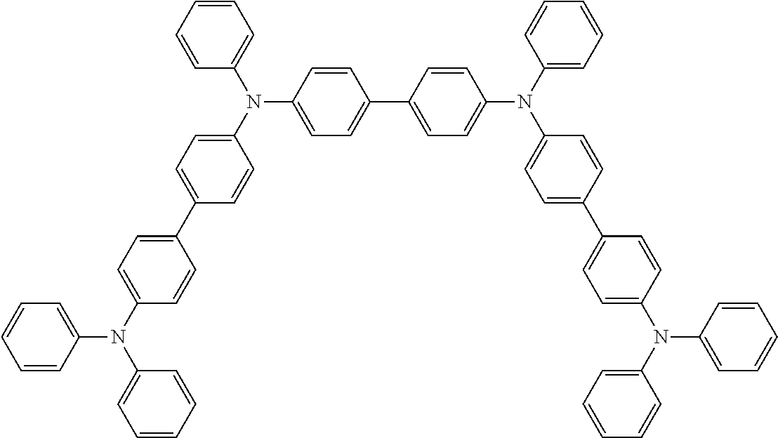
C1=CC(N(C2=CC=CC=C2)C2=CC=C(C3=CC=C(N(C4=CC=CC=C4)C4=CC=CC=C4)C=C3)C=C2)=CC=C1C1=CC=C(N(C2=CC=C(C3=CC=C(N(C4=CC=CC=C4)C4=CC=CC=C4)C=C3)C=C2)C2=CC=CC=C2)C=C1
